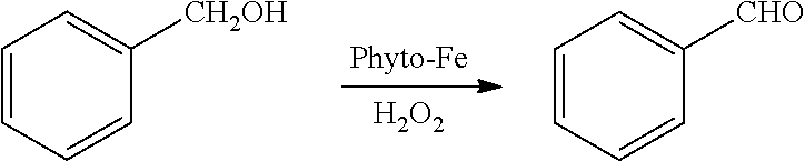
[H2O2].C1=CC=CC([CH2OH])=C1.C1=CC=CC([CHO])=C1
